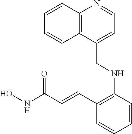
C1=CC2=C(C=C1)C(CNC1=C(C=CC(NO)=O)C=CC=C1)=CC=N2
